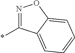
*C1=NOC2=CC=CC=C12
